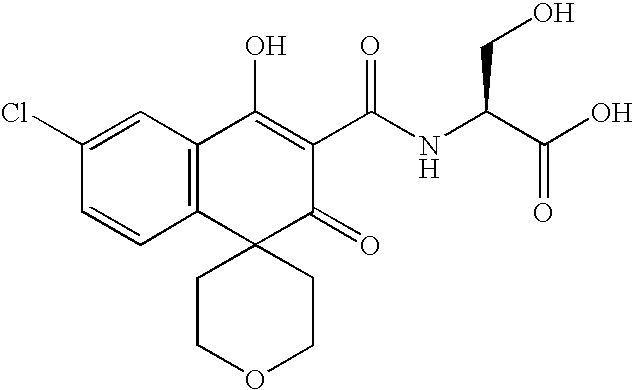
C12=C(C(O)=C(C(NC(C(O)=O)CO)=O)C(=O)C13CCOCC3)C=C(Cl)C=C2
